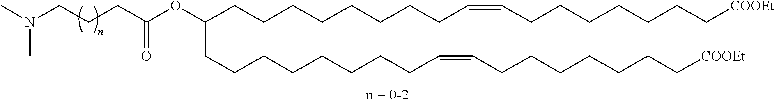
CN(CCCC(OC(CCCCCCCCC=CCCCCCCC[COOEt])CCCCCCCCC=CCCCCCCC[COOEt])=O)C
